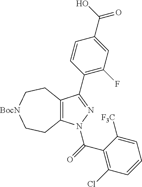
C12=C(N(C(C3=C(Cl)C=CC=C3[F3C])=O)N=C1C1=C(F)C=C(C(=O)O)C=C1)CC[BocN]CC2
